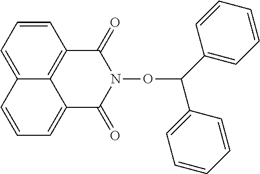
C1=C2C3=C(C=C1)C(=O)N(OC(C1=CC=CC=C1)C1=CC=CC=C1)C(=O)C3=CC=C2
